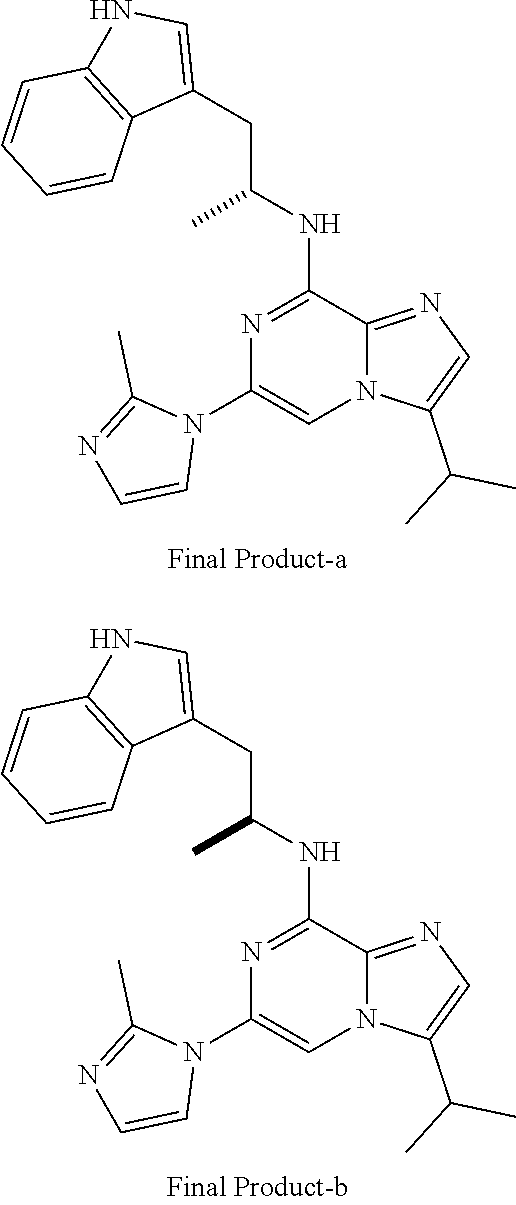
C1=CN(C2=CN3C(=NC=C3C(C)C)C(NC(CC3=CNC4=C3C=CC=C4)C)=N2)C(C)=N1.C1=CN(C2=CN3C(=NC=C3C(C)C)C(NC(CC3=CNC4=C3C=CC=C4)C)=N2)C(C)=N1
